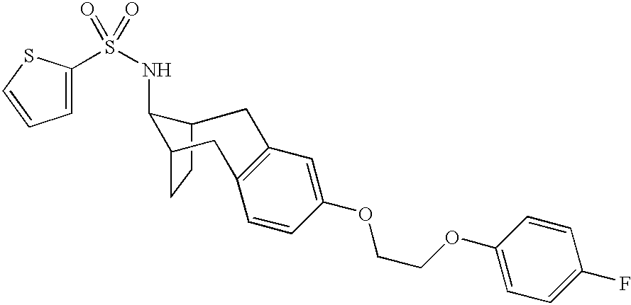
C12CCC(C1NS(=O)(=O)C1=CC=CS1)CC1=C(C=C(OCCOC3=CC=C(F)C=C3)C=C1)C2
